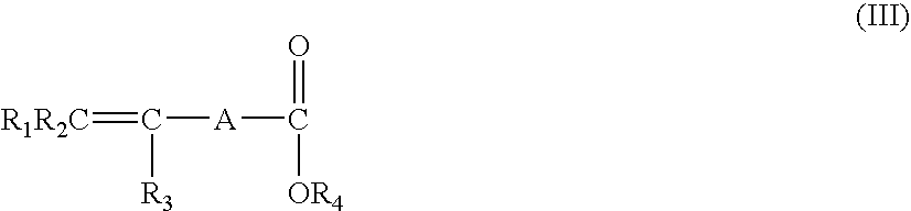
[R1R2C]=C([A]C([OR4])=O)[R3]
